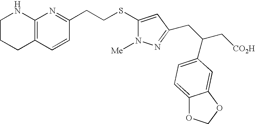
C1CCC2=C(N1)N=C(CCSC1=CC(CC(C[CO2H])C3=CC=C4C(=C3)OCO4)=NN1[Me])C=C2
